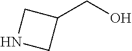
C1(CO)CNC1
